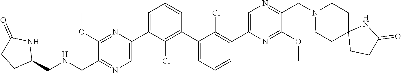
C1(OC)=NC(C2=CC=CC(C3=CC=CC(C4=CN=C(CN5CCC6(CC5)CCC(=O)N6)C(OC)=N4)=C3Cl)=C2Cl)=CN=C1CNCC1NC(=O)CC1
